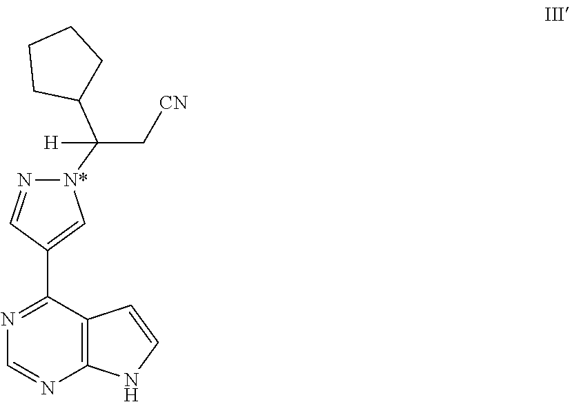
N1=C(C2=C[N*](C(C3CCCC3)(C[CN])[H])N=C2)C2=C(N=C1)NC=C2
